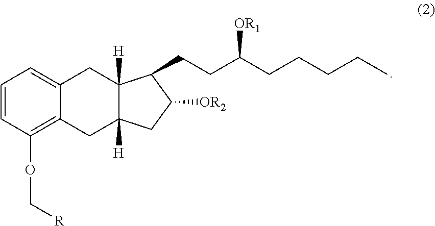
C1=CC(OC[R])=C2C(=C1)CC1([H])C([H])(C2)CC([OR2])C1CCC(CCCCC)[OR1]
